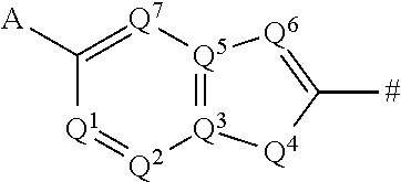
[Q3]12=[Q5]([Q7]=C([A])[Q1]=[Q2]1)[Q6]=C([#])[Q4]2
